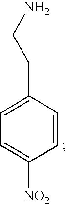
C1(CCN)=CC=C([NO2])C=C1
